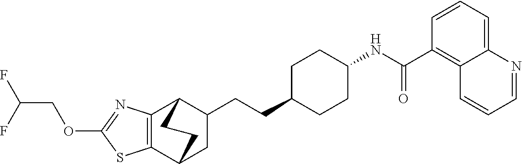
C1(OCC(F)F)=NC2=C(S1)C1CC(CCC3CCC(NC(C4=C5C(=CC=C4)N=CC=C5)=O)CC3)C2CC1
